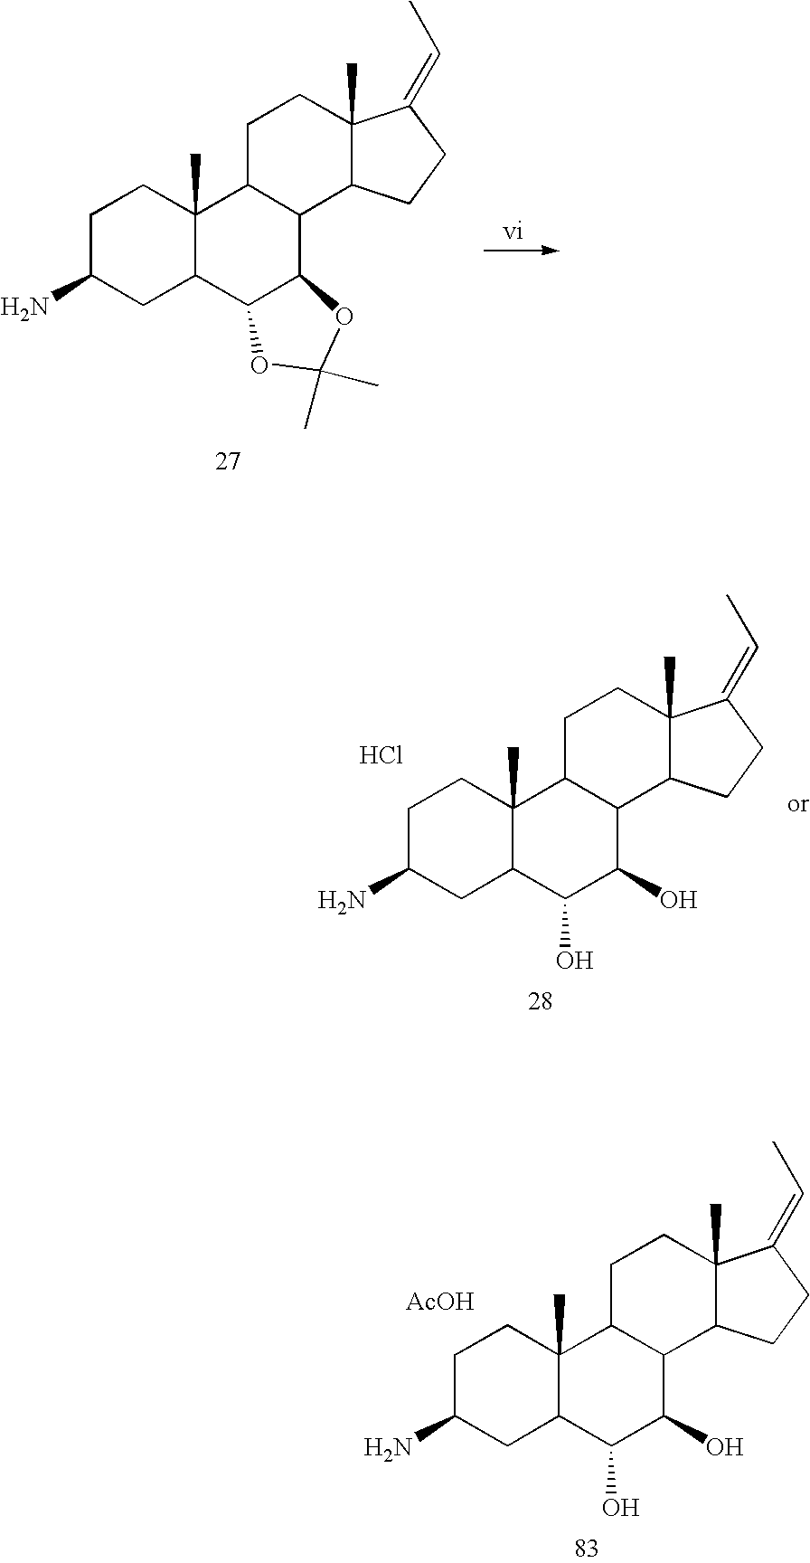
[AcOH].C1C(N)CC2C(C)(C1)C1C(C(O)C2O)C2C(C)(CC1)C(=CC)CC2.C1C(N)CC2C(C)(C1)C1C(C3C2OC(C)(C)O3)C2C(C)(CC1)C(=CC)CC2.Cl.C1C(N)CC2C(C)(C1)C1C(C(O)C2O)C2C(C)(CC1)C(=CC)CC2
